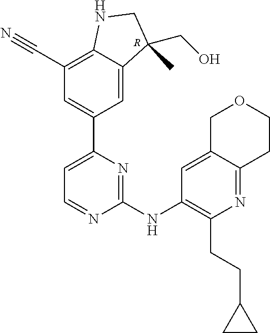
C1=NC(NC2=C(CCC3CC3)N=C3C(=C2)COCC3)=NC(C2=CC(C#N)=C3C(=C2)C(CO)(C)CN3)=C1.[R]
